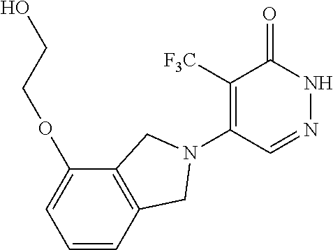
C1([F3C])=C(N2CC3=C(C(OCCO)=CC=C3)C2)C=NNC1=O
